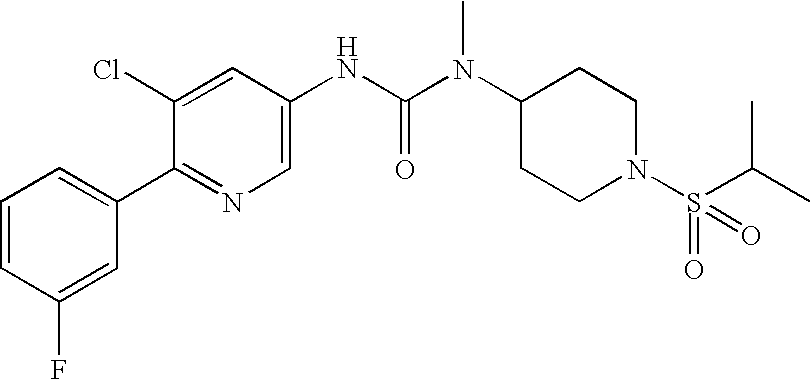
C1=CC(F)=CC(C2=NC=C(NC(N(C3CCN(S(=O)(C(C)C)=O)CC3)C)=O)C=C2Cl)=C1
